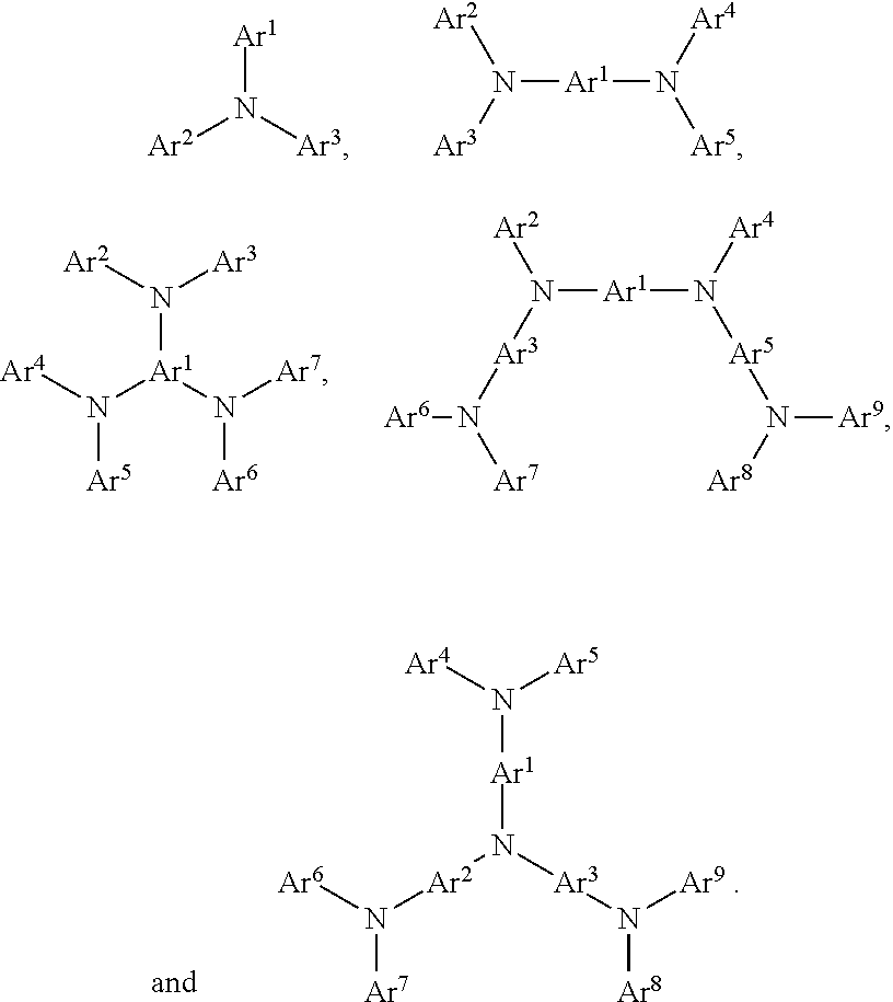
[Ar1]N([Ar2])[Ar3].N([Ar1]N([Ar4])[Ar5])([Ar3])[Ar2].N([Ar1](N([Ar5])[Ar4])N([Ar6])[Ar7])([Ar2])[Ar3].N([Ar1]N([Ar4])[Ar5]N([Ar9])[Ar8])([Ar2])[Ar3]N([Ar6])[Ar7].N([Ar1]N([Ar2]N([Ar7])[Ar6])[Ar3]N([Ar8])[Ar9 ])([Ar4])[Ar5]
